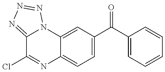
C12=NN=NN1C1=CC(C(=O)C3=CC=CC=C3)=CC=C1N=C2Cl
